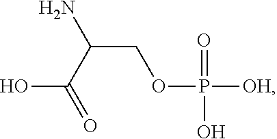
OC(C(COP(=O)([OH])O)N)=O
